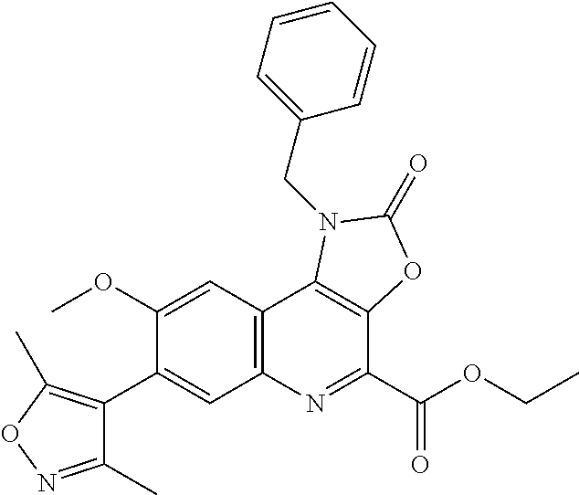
C1(C2=CC3=C(C=C2OC)C2=C(C(C(OCC)=O)=N3)OC(=O)N2CC2=CC=CC=C2)=C(C)ON=C1C
